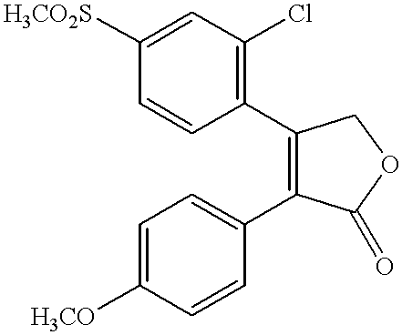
C1=CC([H3CO2S])=CC(Cl)=C1C1=C(C2=CC=C([H3CO])C=C2)C(=O)OC1
